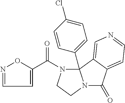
C1=NOC(C(N2CCN3C(=O)C4=CC=NC=C4C23C2=CC=C(Cl)C=C2)=O)=C1
